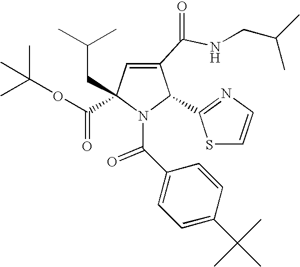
C1(C(NCC(C)C)=O)=CC(C(=O)OC(C)(C)C)(CC(C)C)N(C(C2=CC=C(C(C)(C)C)C=C2)=O)C1C1=NC=CS1
